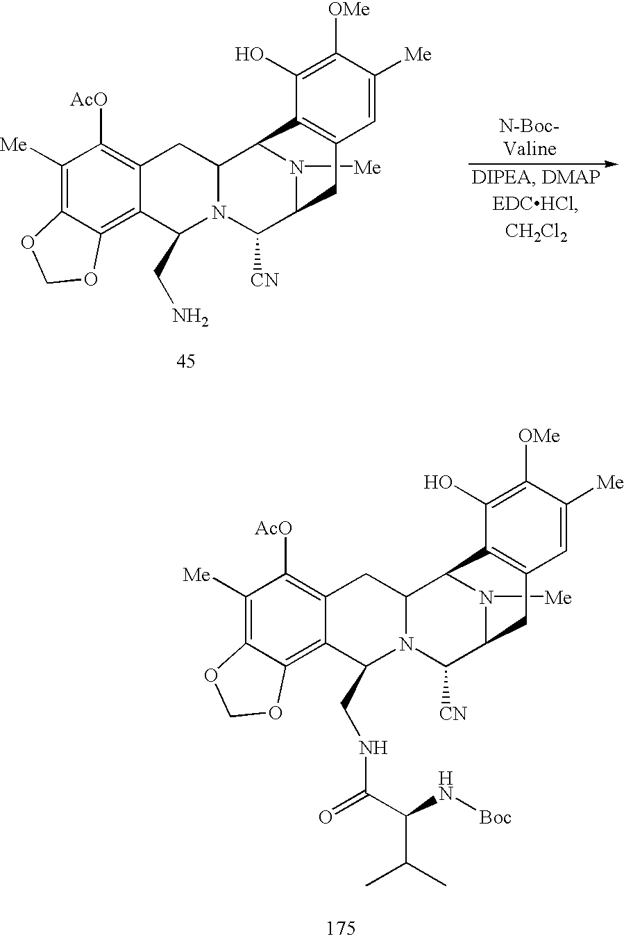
C1([Me])=C2C(=C3C(=C1[AcO])CC1N(C3CNC(=O)C(C(C)C)N[Boc])C([CN])C3N([Me])C1C1=C(C3)C=C([Me])C([OMe])=C1O)OCO2.C1([Me])=C2C(=C3C(=C1[AcO])CC1N(C3CN)C([CN])C3N([Me])C1C1=C(C3)C=C([Me])C([OMe])=C1O)OCO2
